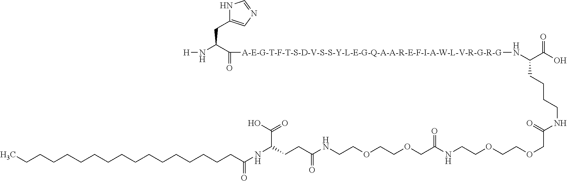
N1C(CC(N[H])C(=O)[A-E-G-T-F-T-S-D-V-S-S-Y-L-E-G-Q-A-A-R-E-F-I-A-W-L-V-R-G-R-G]NC(CCCCNC(=O)COCCOCCNC(COCCOCCNC(CCC(NC(CCCCCCCCCCCCCCCCC)=O)C(O)=O)=O)=O)C(=O)O)=CN=C1
